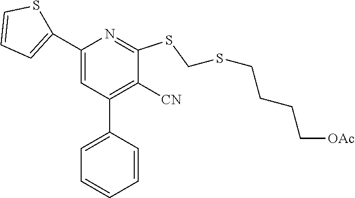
C1(C2=CC=CS2)=CC(C2=CC=CC=C2)=C([CN])C(SCSCCCC[OAc])=N1
